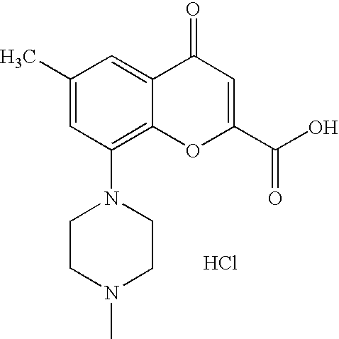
C1(C)=CC(N2CCN(C)CC2)=C2C(=C1)C(=O)C=C(C(O)=O)O2.Cl
